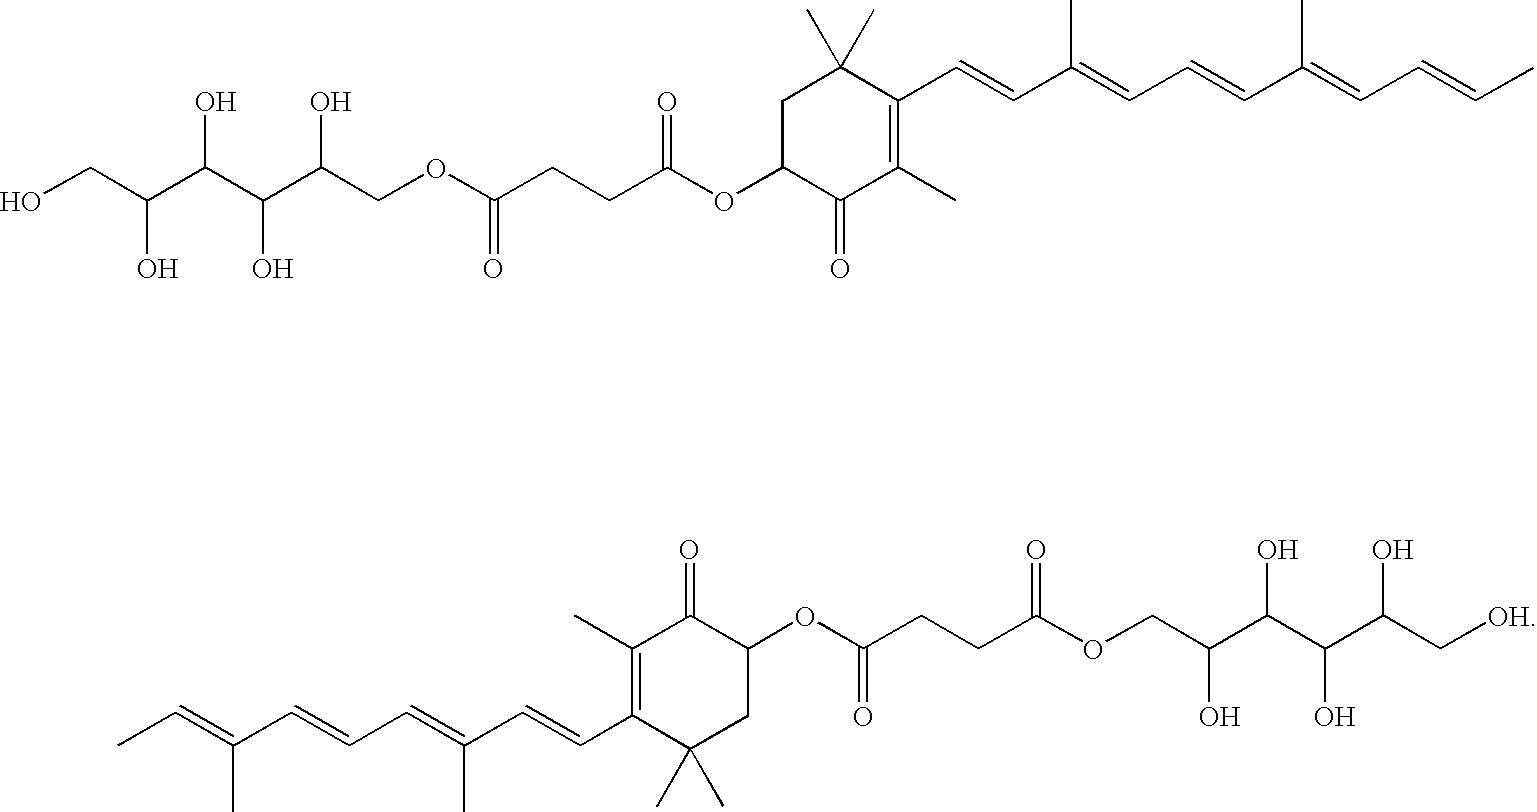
C1(C=CC(=CC=CC(=CC)C)C)=C(C)C(=O)C(OC(CCC(OCC(C(C(C(C[OH])O)O)O)O)=O)=O)CC1(C)C.C1(C=CC(=CC=CC(=CC=CC)C)C)=C(C)C(=O)C(OC(CCC(OCC(C(C(C(CO)O)O)O)O)=O)=O)CC1(C)C
